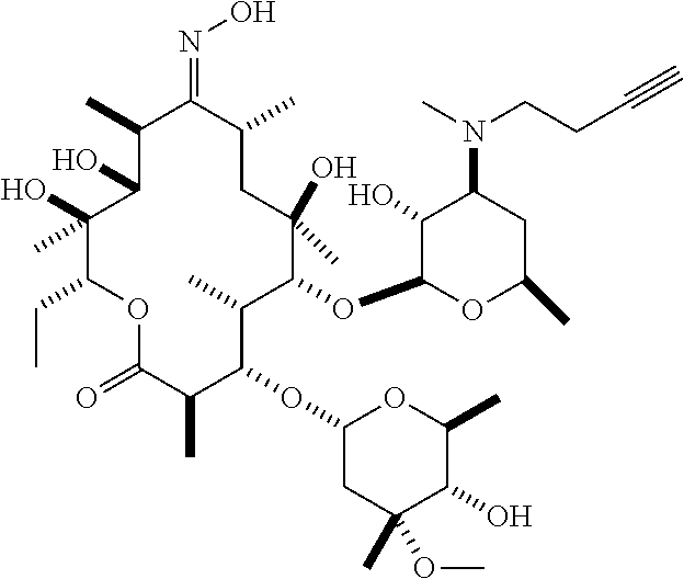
C1(C)C(O)C(C)(O)C(CC)OC(=O)C(C)C(OC2CC(C)(OC)C(O)C(C)O2)C(C)C(OC2OC(C)CC(N(C)CCC#C)C2O)C(C)(O)CC(C)C1=NO
